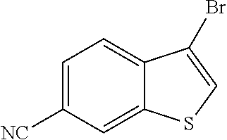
C1=C([NC])C=C2C(=C1)C(Br)=CS2
